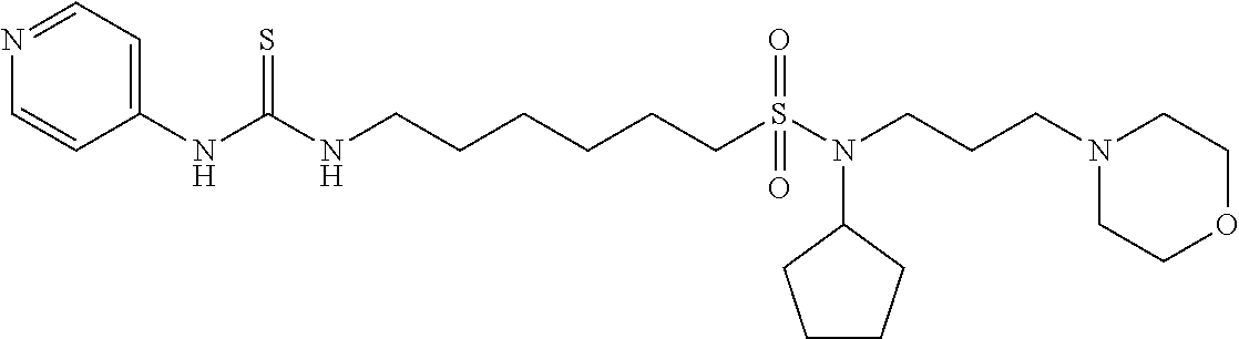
C1=NC=CC(NC(NCCCCCCS(=O)(N(CCCN2CCOCC2)C2CCCC2)=O)=S)=C1
